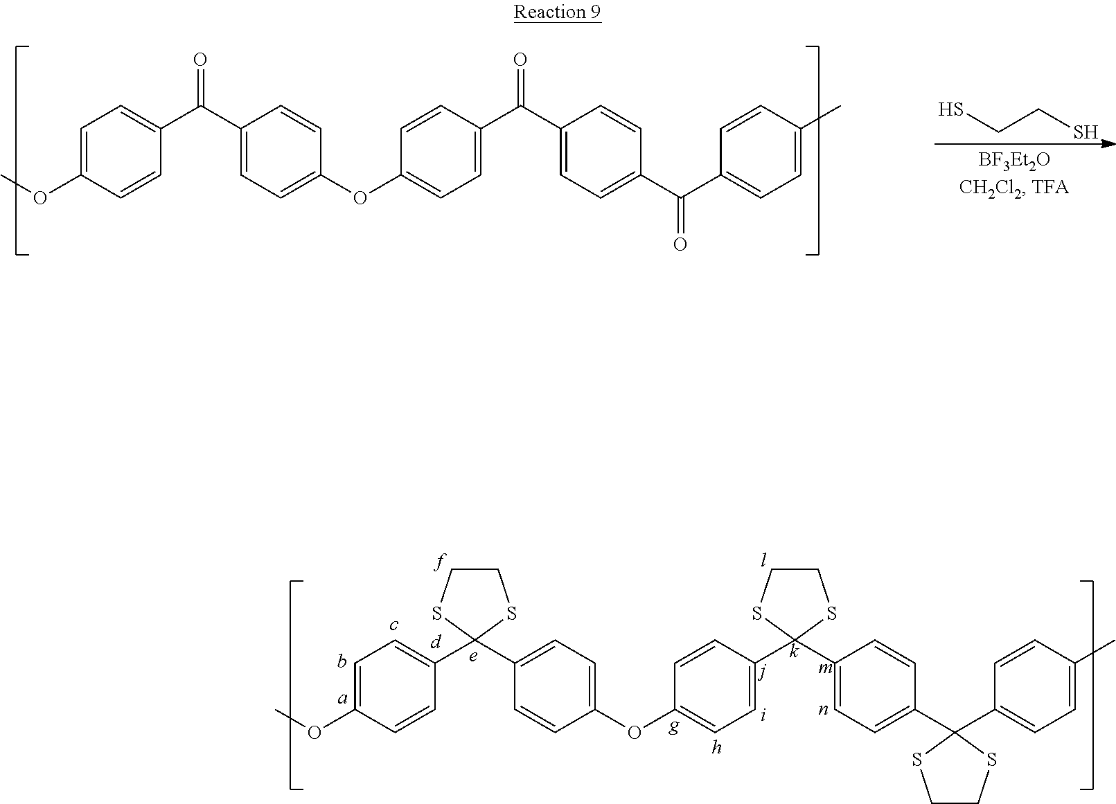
C1=C(OC)C=CC(C(C2=CC=C(OC3=CC=C(C(C4=CC=C(C(C5=CC=C(C)C=C5)=O)C=C4)=O)C=C3)C=C2)=O)=C1.SCCS.C1=C(OC)C=CC(C2(C3=CC=C(OC4=CC=C(C5(C6=CC=C(C7(C8=CC=C(C)C=C8)SCCS7)C=C6)SCCS5)C=C4)C=C3)SCCS2)=C1
